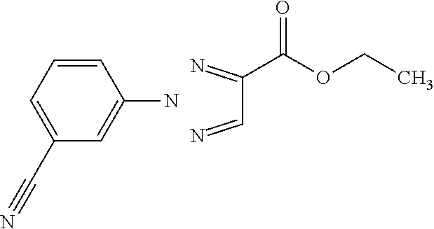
C1=C(C#N)C=C(N)C=C1.N=CC(=N)C(OCC)=O
